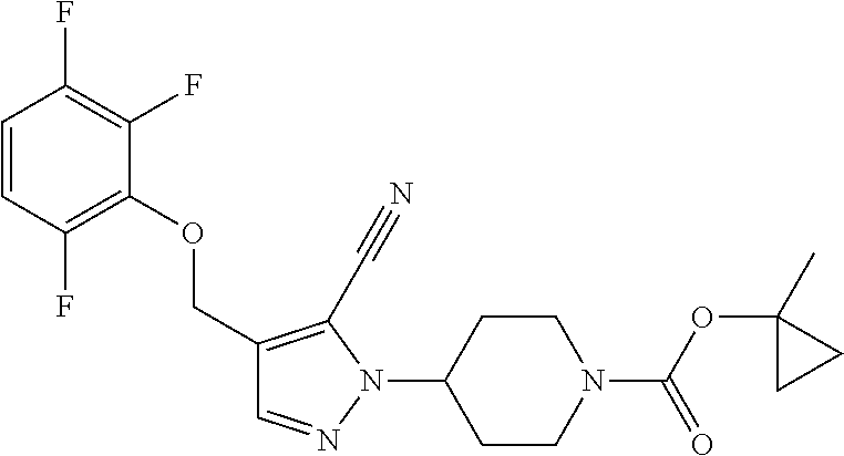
C1CN(C(OC2(C)CC2)=O)CCC1N1C(C#N)=C(COC2=C(F)C=CC(F)=C2F)C=N1
